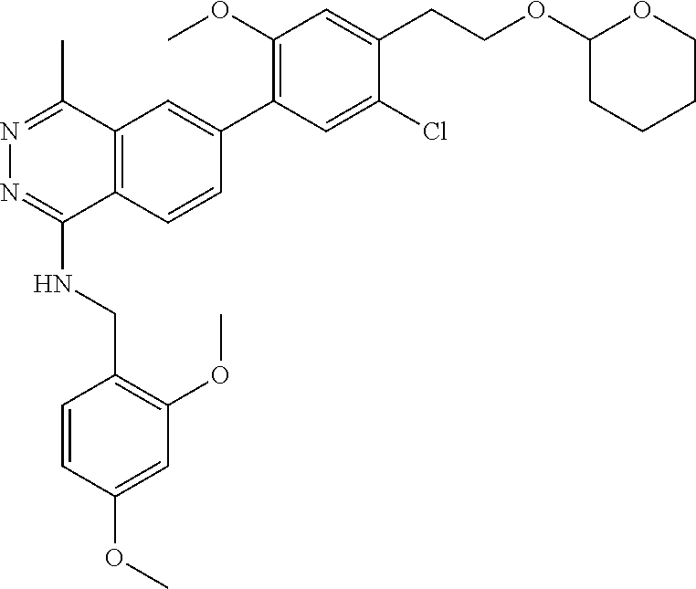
O(C)C1=CC(OC)=C(CNC2=NN=C(C)C3=C2C=CC(C2=C(OC)C=C(CCOC4CCCCO4)C(Cl)=C2)=C3)C=C1
